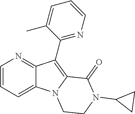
C12=CC=CN=C1C(C1=NC=CC=C1C)=C1N2CCN(C2CC2)C1=O
